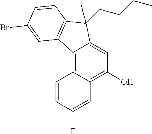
C1=CC(F)=CC2=C(O)C=C3C(=C12)C1=C(C3(C)CCCC)C=CC(Br)=C1
